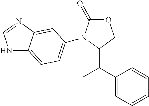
O1C(=O)N(C2=CC=C3NC=NC3=C2)C(C(C2=CC=CC=C2)C)C1
